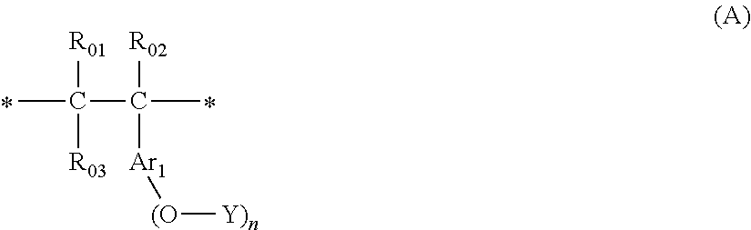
CC(C(C)([R02])[Ar1][(O][Y)n])([R01])[R03]
